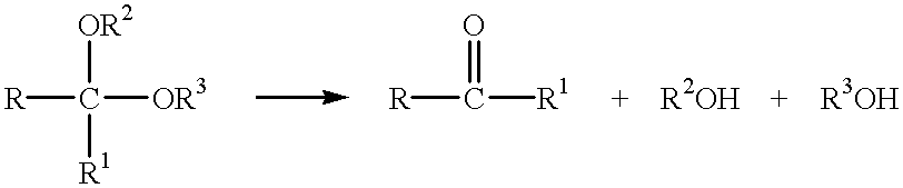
[R]C([OR3])([OR2])[R1].[R]C([R1])=O
